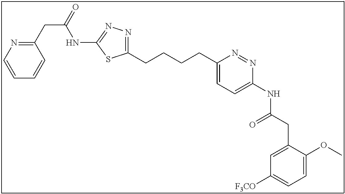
C1(CCCCC2=NN=C(NC(CC3=NC=CC=C3)=O)S2)=CC=C(NC(CC2=CC([F3CO])=CC=C2OC)=O)N=N1
